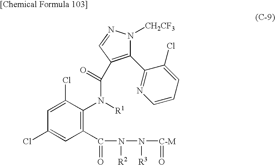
C1(C2=NC=CC=C2Cl)=C(C(N(C2=C(C(=O)N(N([C-M]=O)[R3])[R2])C=C(Cl)C=C2Cl)[R1])=O)C=NN1[CH2CF3]
